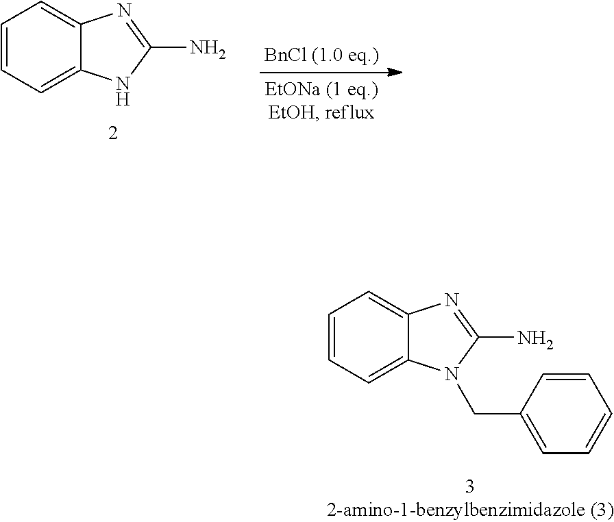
C1=CC=C2C(=C1)N=C(N)[NH]2.C1=CC=C2C(=C1)N=C(N)N2CC1=CC=CC=C1
